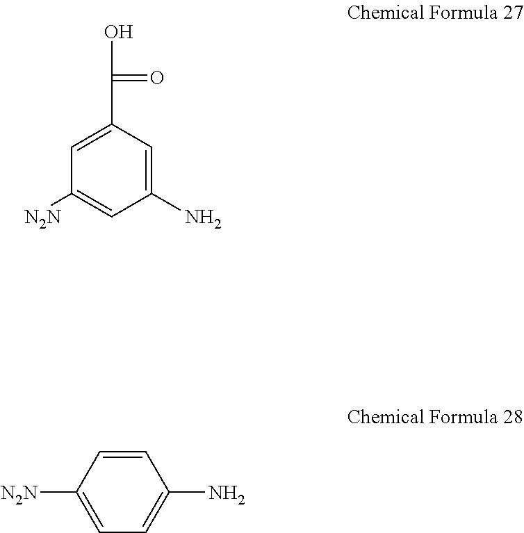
C1(N)=CC(C(O)=O)=CC([N2N])=C1.C1=CC([N2N])=CC=C1N
